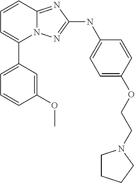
C1=CC2=NC(NC3=CC=C(OCCN4CCCC4)C=C3)=NN2C(C2=CC=CC(OC)=C2)=C1
